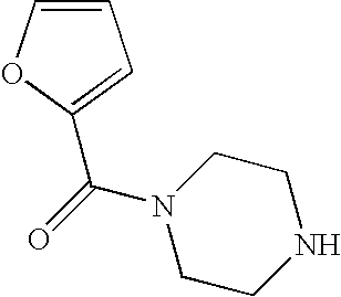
C1=COC(C(=O)N2CCNCC2)=C1
